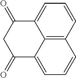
C12=C3C=CC=C1C(=O)CC(=O)C2=CC=C3
